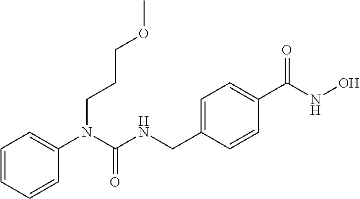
C1=CC=CC(N(C(NCC2=CC=C(C(NO)=O)C=C2)=O)CCCOC)=C1
